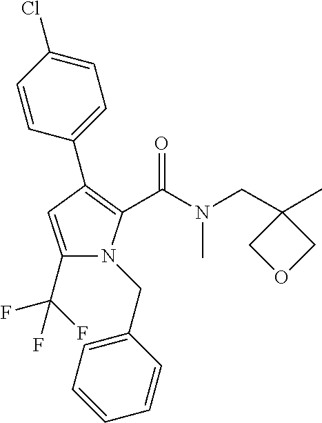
C1(C(F)(F)F)=CC(C2=CC=C(Cl)C=C2)=C(C(N(C)CC2(C)COC2)=O)N1CC1=CC=CC=C1
